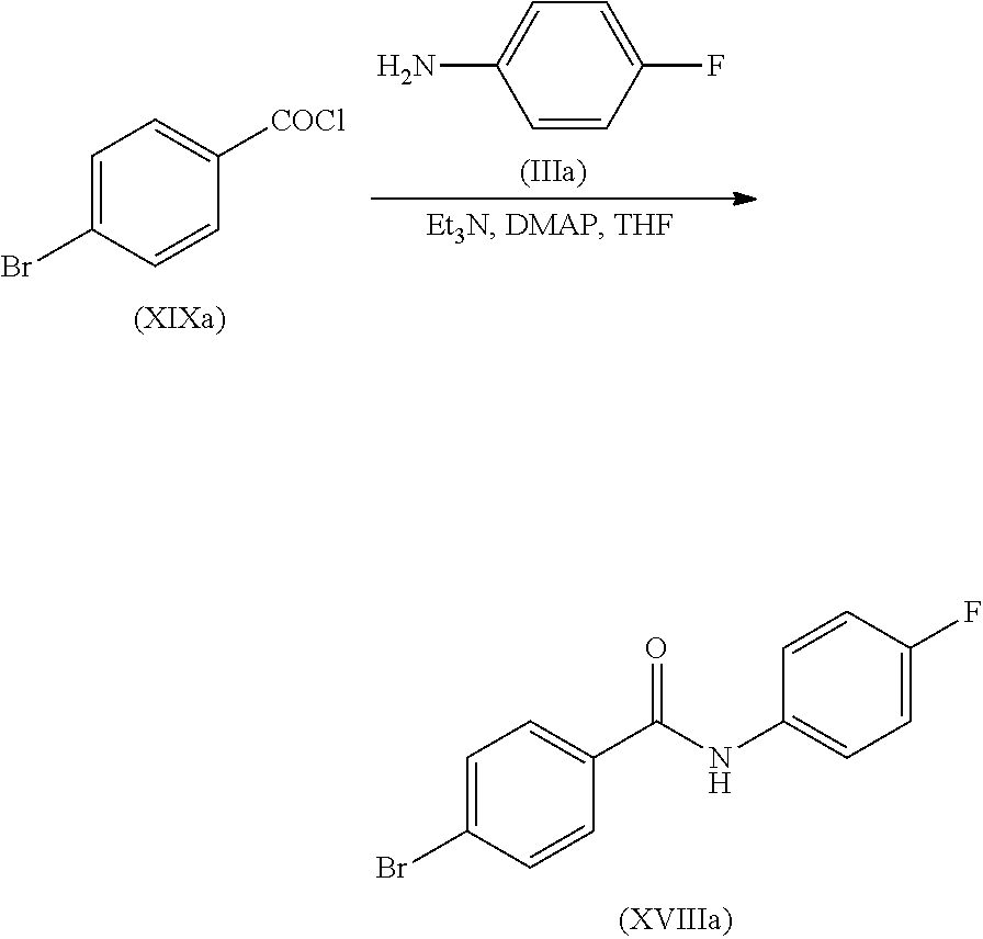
C1=C(Br)C=CC(C(NC2=CC=C(F)C=C2)=O)=C1.C1=C(Br)C=CC([COCl])=C1.C1=C(N)C=CC(F)=C1
